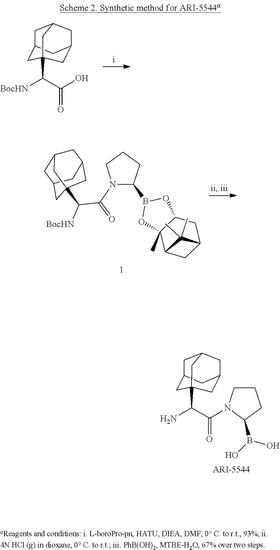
C1C2CC3(C(C(O)=O)[BocHN])CC(CC1C3)C2.N1(C(C(C23CC4CC(CC(C2)C4)C3)[BocHN])=O)C(B2OC3(C)C(O2)CC2CC3C2(C)C)CCC1.C1C2CC3(C(C(=O)N4CCCC4B(O)O)N)CC(CC1C3)C2
